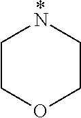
C1COCCN1.*
